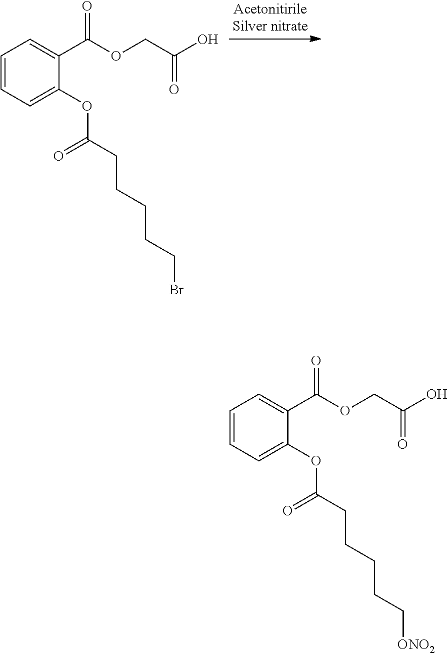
C1=CC=C(OC(=O)CCCCCBr)C(C(OCC(O)=O)=O)=C1.C1=CC=C(OC(=O)CCCCC[ONO2])C(C(OCC(O)=O)=O)=C1
